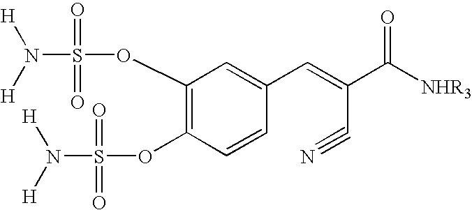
C1(OS(N([H])[H])(=O)=O)=C(OS(N([H])[H])(=O)=O)C=CC(C=C(C([NHR3])=O)C#N)=C1
